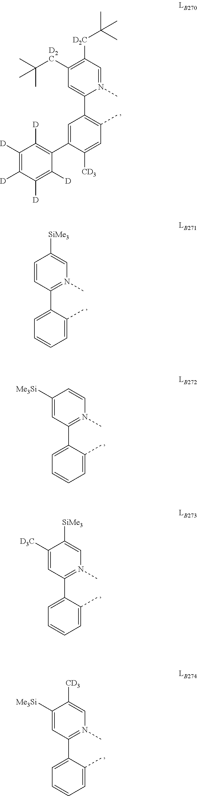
C1(C2=C(C)C=C([CD3])C(C3=C([D])C([D])=C([D])C([D])=C3[D])=C2)=CC([D2C]C(C)(C)C)=C([D2C]C(C)(C)C)C=N1C.C1(C2=CC=CC=C2C)=N(C)C=C([SiMe3])C=C1.C1(C2=CC=CC=C2C)=N(C)C=CC([Me3Si])=C1.C1(C2=CC=CC=C2C)=N(C)C=C([SiMe3])C([D3C])=C1.C1(C2=CC=CC=C2C)=N(C)C=C([CD3])C([Me3Si])=C1
